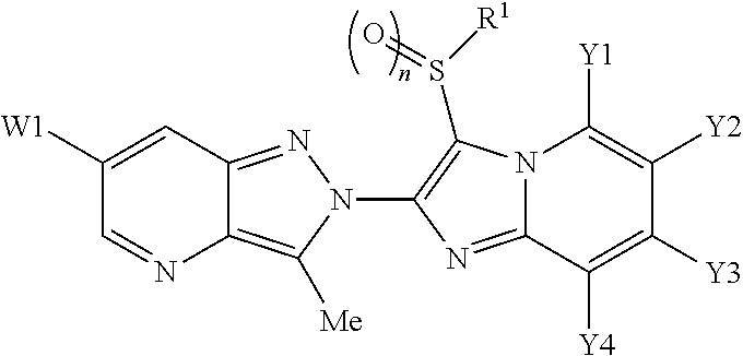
C1([W1])=CC2=NN(C3=C(S([R1])=O)N4C(=N3)C([Y4])=C([Y3])C([Y2])=C4[Y1])C([Me])=C2N=C1
